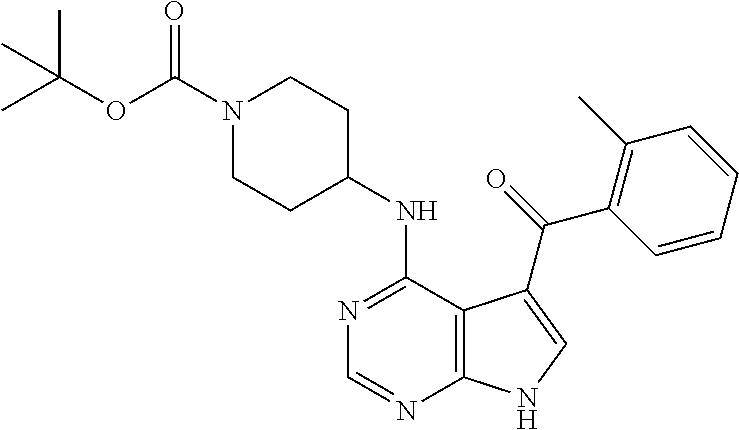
N1(C(OC(C)(C)C)=O)CCC(NC2=NC=NC3=C2C(C(=O)C2=C(C)C=CC=C2)=CN3)CC1
